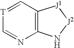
[T]1=CC2=C(N=C1)N[J2][J1]2
